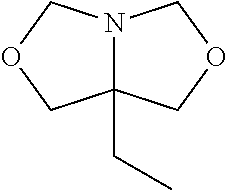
N12C(CC)(COC1)COC2
